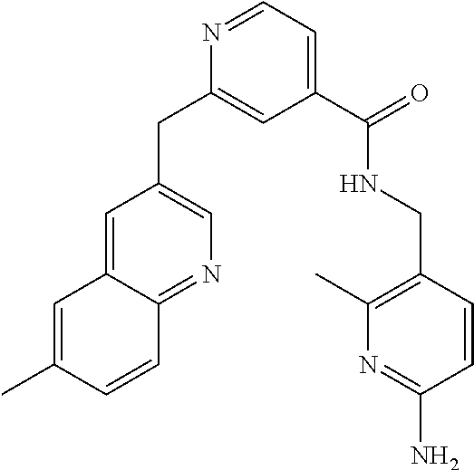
C1(C(NCC2=C(C)N=C(N)C=C2)=O)=CC=NC(CC2=CN=C3C(=C2)C=C(C)C=C3)=C1
